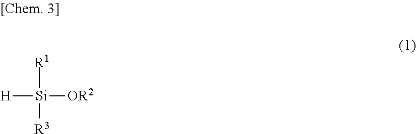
[R1][Si]([R3])([H])[OR2]
